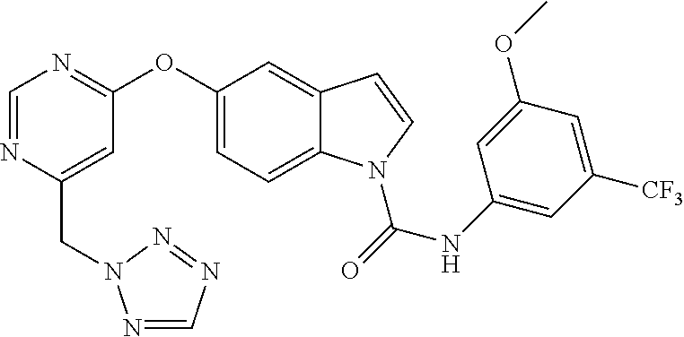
C1=NC(CN2N=CN=N2)=CC(OC2=CC=C3C(=C2)C=CN3C(=O)NC2=CC([CF3])=CC(OC)=C2)=N1
